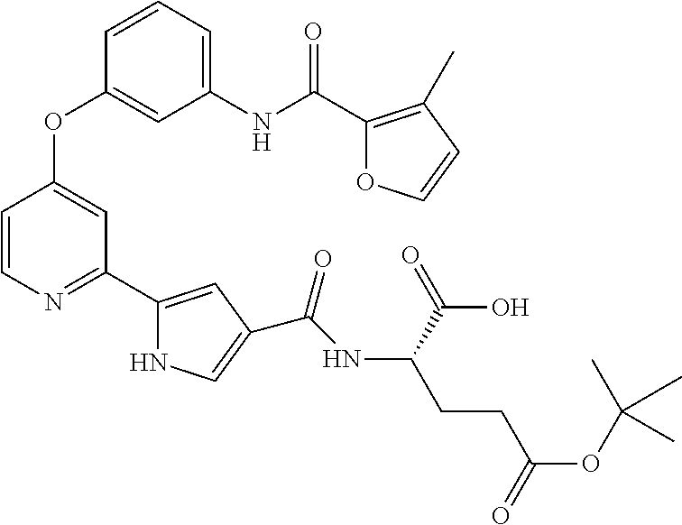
O(C1=CC(C2=CC(C(NC(C(O)=O)CCC(=O)OC(C)(C)C)=O)=CN2)=NC=C1)C1=CC(NC(=O)C2=C(C)C=CO2)=CC=C1
